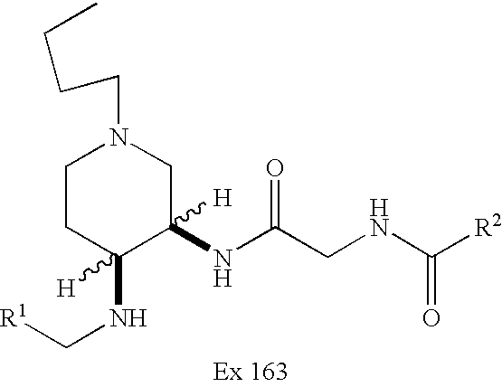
C1CC(NC[R1])([H])C(NC(CNC([R2])=O)=O)([H])CN1CCCC
